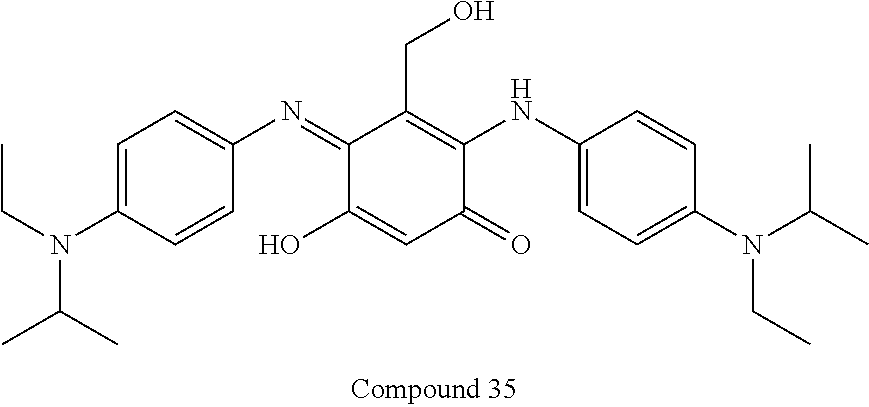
C1(=NC2=CC=C(N(CC)C(C)C)C=C2)C(O)=CC(=O)C(NC2=CC=C(N(CC)C(C)C)C=C2)=C1CO
